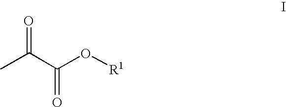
CC(C(O[R1])=O)=O
